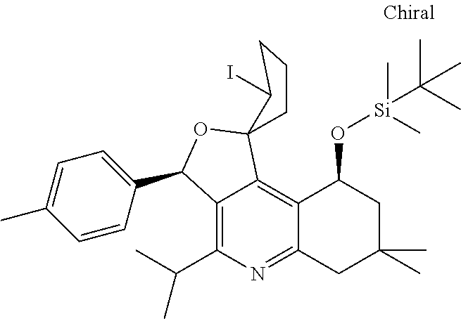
C12=C(C(C)C)N=C3C(=C1C1(OC2C2=CC=C(C)C=C2)CCCC1I)C(O[Si](C)(C(C)(C)C)C)CC(C)(C)C3
